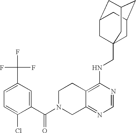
C12=C(NCC34CC5CC(CC(C3)C5)C4)N=CN=C1CN(C(C1=CC(C(F)(F)F)=CC=C1Cl)=O)CC2
